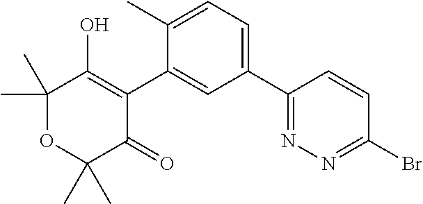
C1(C2=CC=C(C)C(C3=C(O)C(C)(C)OC(C)(C)C3=O)=C2)=NN=C(Br)C=C1
